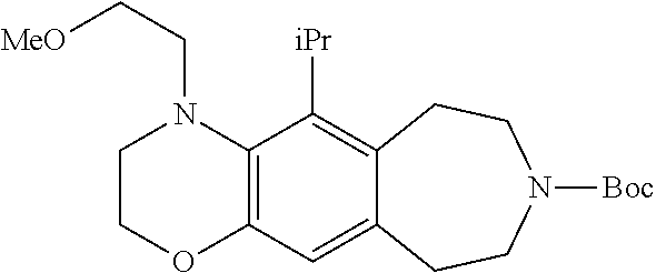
C12=C(N(CC[MeO])CCO1)C([iPr])=C1C(=C2)CCN([Boc])CC1
